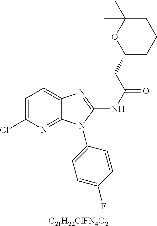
C1=C(Cl)N=C2C(=C1)N=C(NC(=O)CC1CCCC(C)(C)O1)N2C1=CC=C(F)C=C1.[C21H22ClFN4O2]
